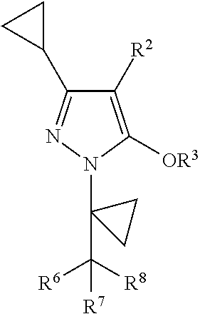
C1([R2])=C([OR3])N(C2(C([R8])([R6])[R7])CC2)N=C1C1CC1
